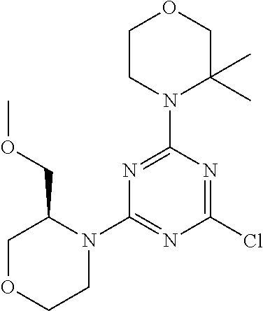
C1CN(C2=NC(N3C(COC)COCC3)=NC(Cl)=N2)C(C)(C)CO1
